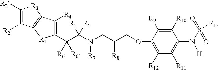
C1(C(C(N(CC(COC2=C([R12])C([R11])=C(N(S(=O)(=O)[R13])[H])C([R10])=C2[R9])[R8])[R7])([R5])[R5])([R6])[R6])=C([R4])C2=C([R1]1)C([R2])=C([R2])[R3]2
